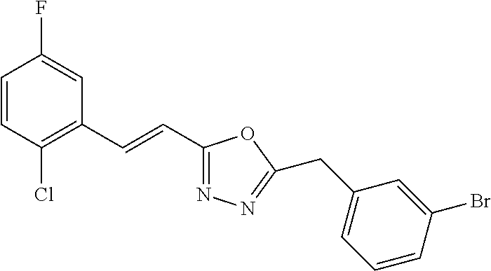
C1=CC(Cl)=C(C=CC2=NN=C(CC3=CC=CC(Br)=C3)O2)C=C1F
